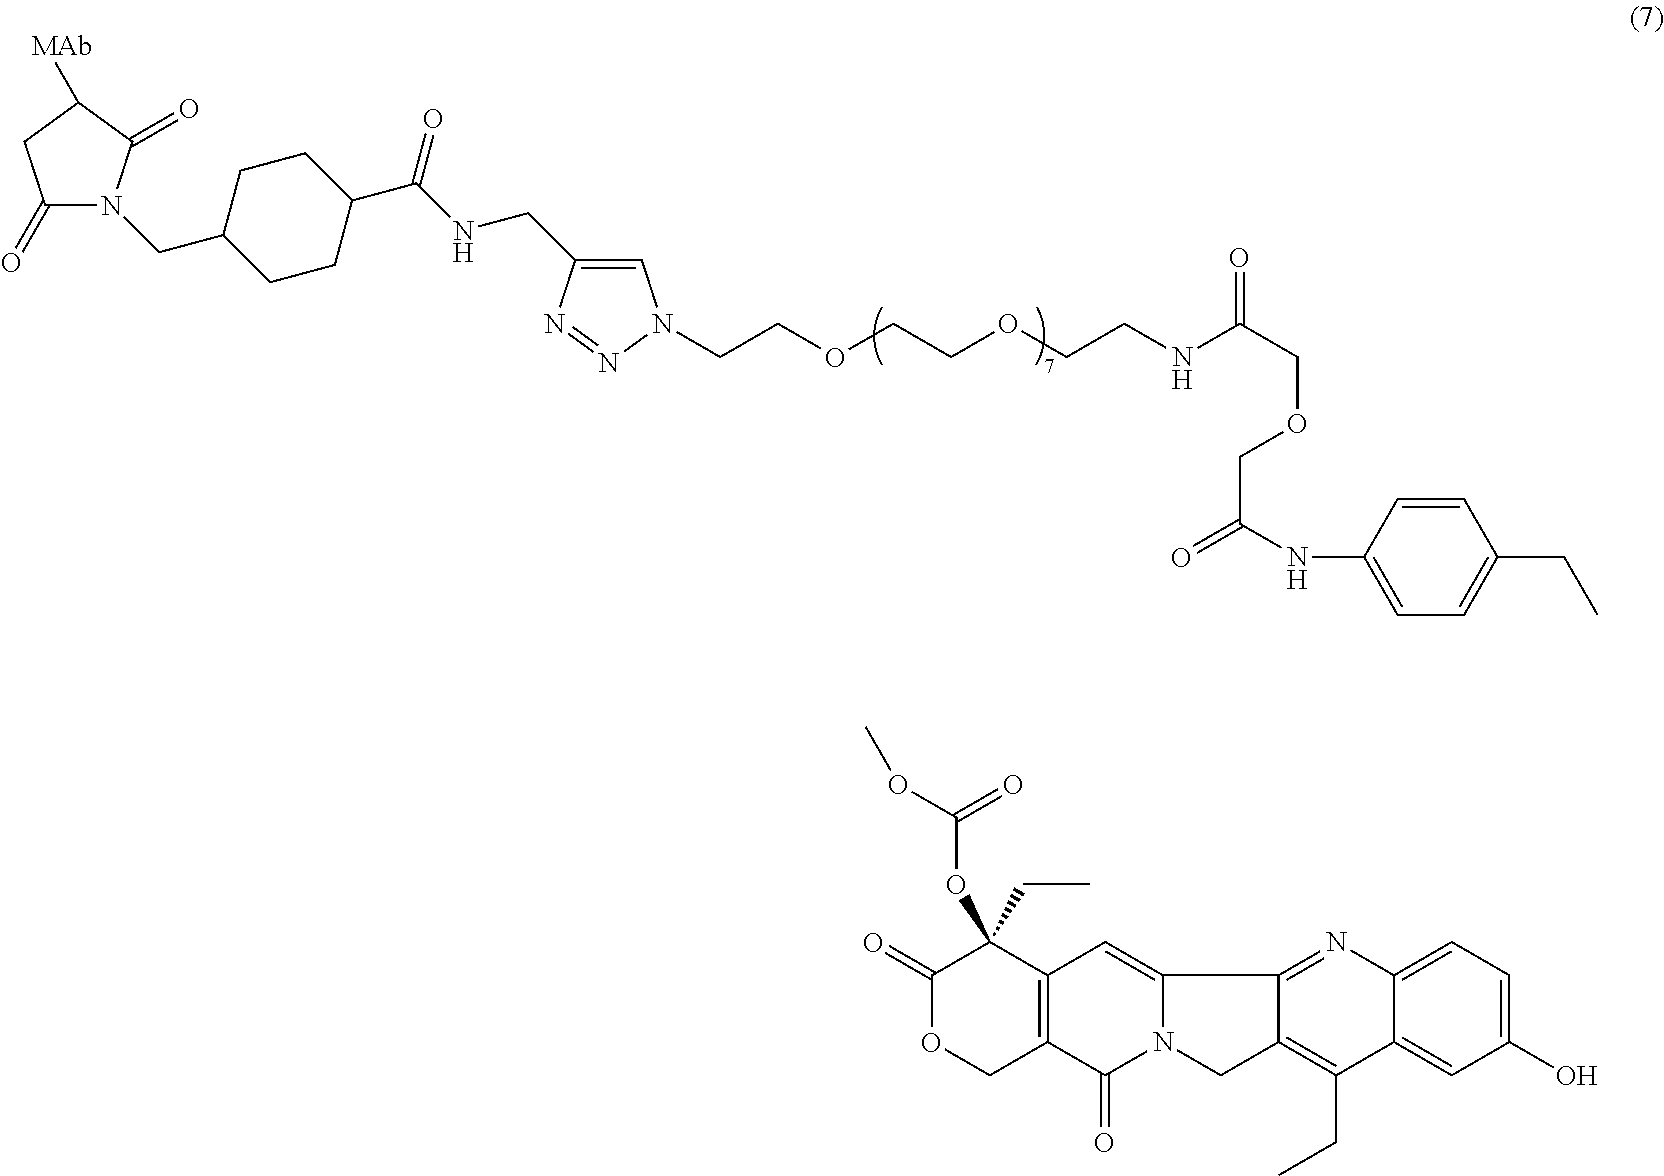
C1(=O)N(CC2CCC(C(NCC3=CN(CCOCCOCCNC(COCC(=O)NC4=CC=C(CC)C=C4)=O)N=N3)=O)CC2)C(=O)C([MAb])C1.C1(CC)(OC(OC)=O)C(=O)OCC2=C1C=C1N(C2=O)CC2=C(CC)C3=CC(O)=CC=C3N=C12
